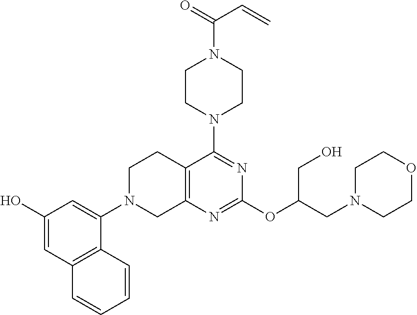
C1N(C2=CC(O)=CC3=C2C=CC=C3)CC2=C(C1)C(N1CCN(C(=O)C=C)CC1)=NC(OC(CN1CCOCC1)CO)=N2
